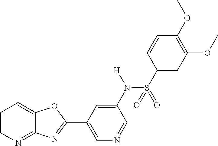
C1=CN=C2C(=C1)OC(C1=CN=CC(N([H])S(=O)(C3=CC(OC)=C(OC)C=C3)=O)=C1)=N2
